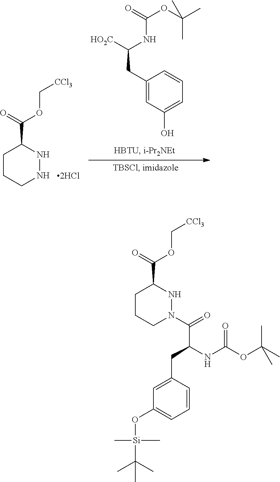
C1CCN(C(=O)C(NC(=O)OC(C)(C)C)CC2=CC(O[Si](C(C)(C)C)(C)C)=CC=C2)NC1C(=O)OC[CCl3].C1CCNNC1C(=O)OC[CCl3].[2HCl].C1(CC([HO2C])NC(=O)OC(C)(C)C)=CC(O)=CC=C1
